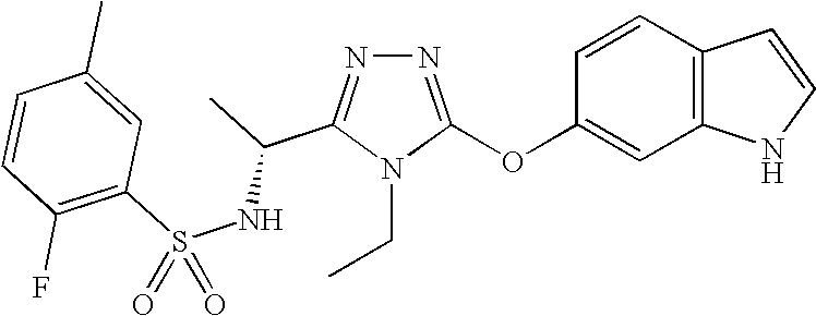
N1=C(OC2=CC3=C(C=C2)C=CN3)N(CC)C(C(C)NS(C2=C(F)C=CC(C)=C2)(=O)=O)=N1
